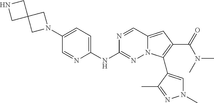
N1(C2=CC=C(NC3=NN4C(=CC(C(=O)N(C)C)=C4C4=CN(C)N=C4C)C=N3)N=C2)CC2(C1)CNC2
